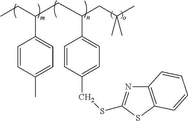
C1=CC(C)=CC=C1C(CC(C1=CC=C(CSC2=NC3=C(S2)C=CC=C3)C=C1)CC(C)(C)C)CC
